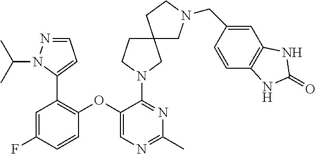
C1(OC2=C(C3=CC=NN3C(C)C)C=C(F)C=C2)=CN=C(C)N=C1N1CCC2(C1)CN(CC1=CC3=C(C=C1)NC(=O)N3)CC2
